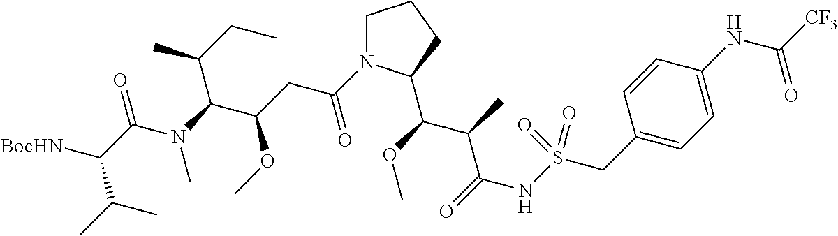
N1(C(=O)CC(OC)C(C(C)CC)N(C)C(=O)C(C(C)C)[BocHN])CCCC1C(C(C(NS(CC1=CC=C(NC(=O)[CF3])C=C1)(=O)=O)=O)C)OC
